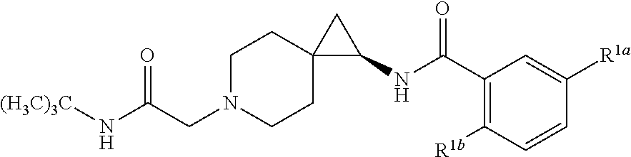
C1N(CC(N[(H3C)3C])=O)CCC2(C1)C(NC(C1=C([R1b])C=CC([R1a])=C1)=O)C2
